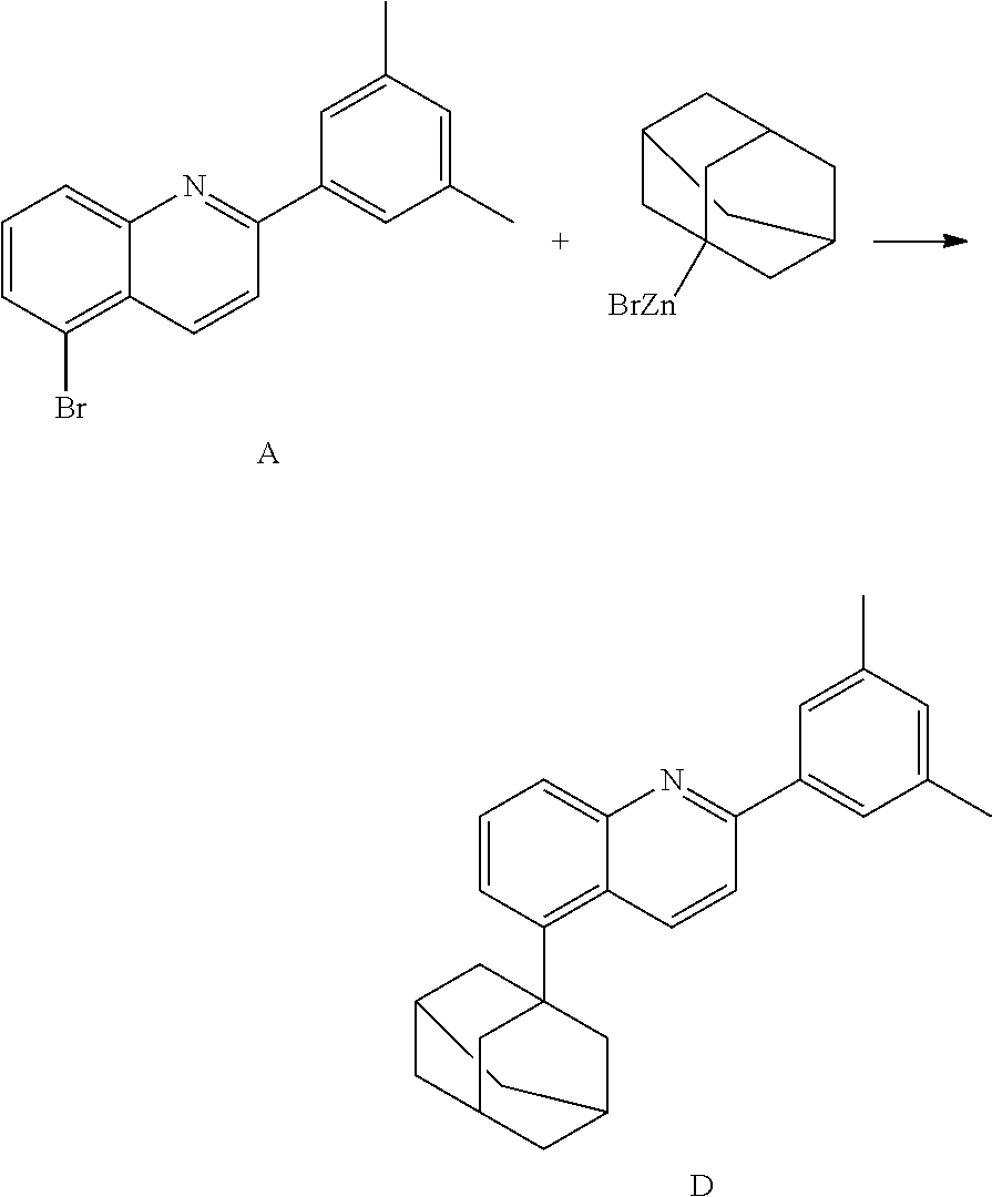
C1=CC(Br)=C2C(=C1)N=C(C1=CC(C)=CC(C)=C1)C=C2.[A].C1C2CC3CC(CC1([BrZn])C3)C2.[D].C1=CC(C23CC4CC(CC(C2)C4)C3)=C2C(=C1)N=C(C1=CC(C)=CC(C)=C1)C=C2
